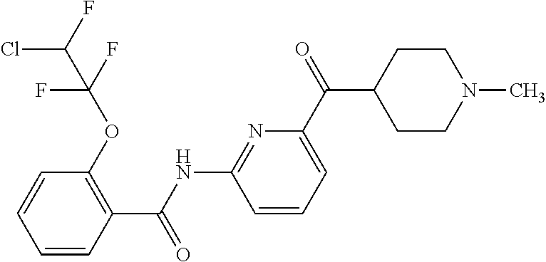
C1(C(NC2=NC(C(C3CCN(C)CC3)=O)=CC=C2)=O)=C(OC(F)(C(Cl)F)F)C=CC=C1
